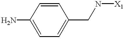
NC1=CC=C(CN[X1])C=C1
